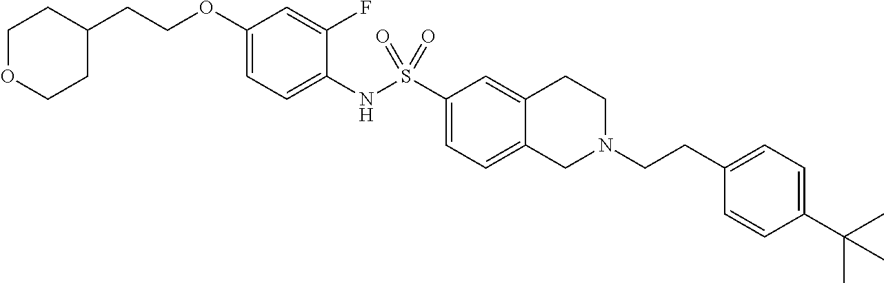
C1(NS(C2=CC=C3C(=C2)CCN(CCC2=CC=C(C(C)(C)C)C=C2)C3)(=O)=O)=CC=C(OCCC2CCOCC2)C=C1F
